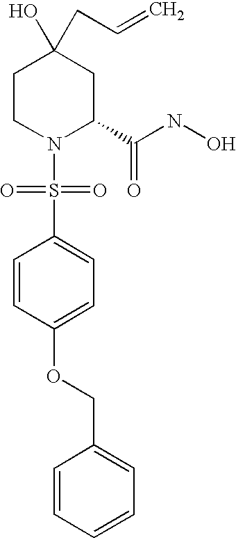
C1CN(S(=O)(=O)C2=CC=C(OCC3=CC=CC=C3)C=C2)C(C(NO)=O)CC1(O)CC=C
